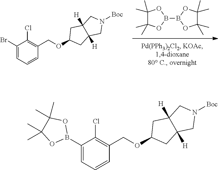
C1(C)(C)C(C)(C)OB(B2OC(C)(C)C(C)(C)O2)O1.[Boc]N1CC2([H])C([H])(C1)CC(OCC1=C(Cl)C(Br)=CC=C1)C2.[Boc]N1CC2([H])C([H])(C1)CC(OCC1=C(Cl)C(B3OC(C)(C)C(C)(C)O3)=CC=C1)C2
